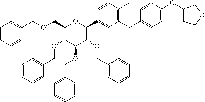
C(OCC1C(OCC2=CC=CC=C2)C(OCC2=CC=CC=C2)C(OCC2=CC=CC=C2)C(C2=CC(CC3=CC=C(OC4CCOC4)C=C3)=C(C)C=C2)O1)C1=CC=CC=C1
